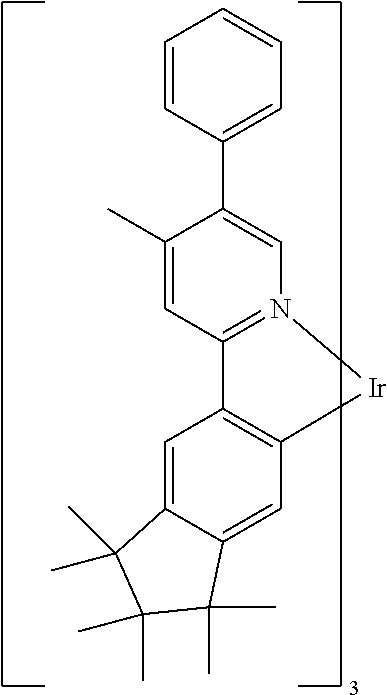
C1(C)=CC2=N(C=C1C1=CC=CC=C1)[Ir]C1=C2C=C2C(=C1)C(C)(C)C(C)(C)C2(C)C
